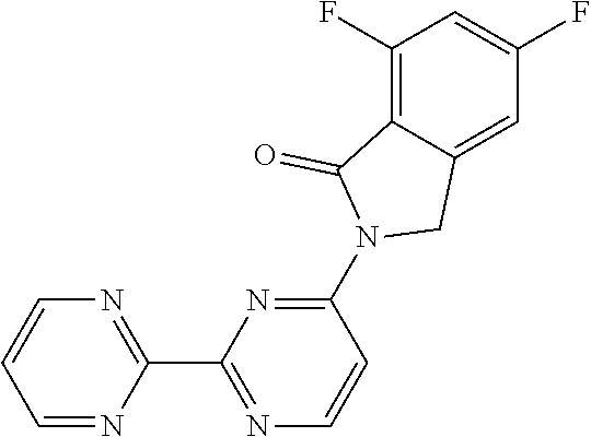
N1=C(C2=NC=CC=N2)N=C(N2CC3=CC(F)=CC(F)=C3C2=O)C=C1
